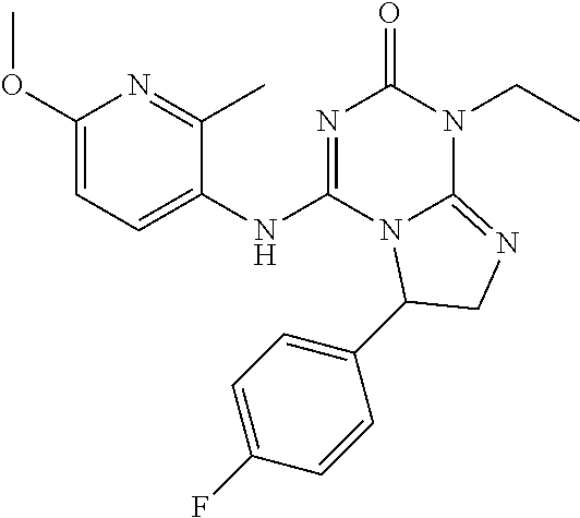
C1(OC)=CC=C(NC2=NC(=O)N(CC)C3=NCC(C4=CC=C(F)C=C4)N23)C(C)=N1
